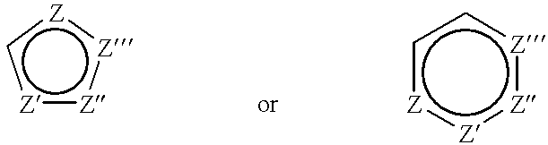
[Z]1:[Z]:[Z]:[Z]c1.c1[Z]:[Z]:[Z]:[Z]c1
